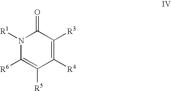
O=C1N([R1])C([R6])=C([R5])C([R4])=C1[R3]
